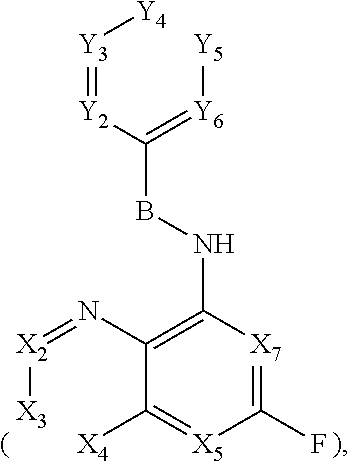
[Y3](=[Y2]C(=[Y6][Y5])BNC1=C(N=[X2][X3])C([X4])=[X5]C(F)=[X7]1)[Y4]
